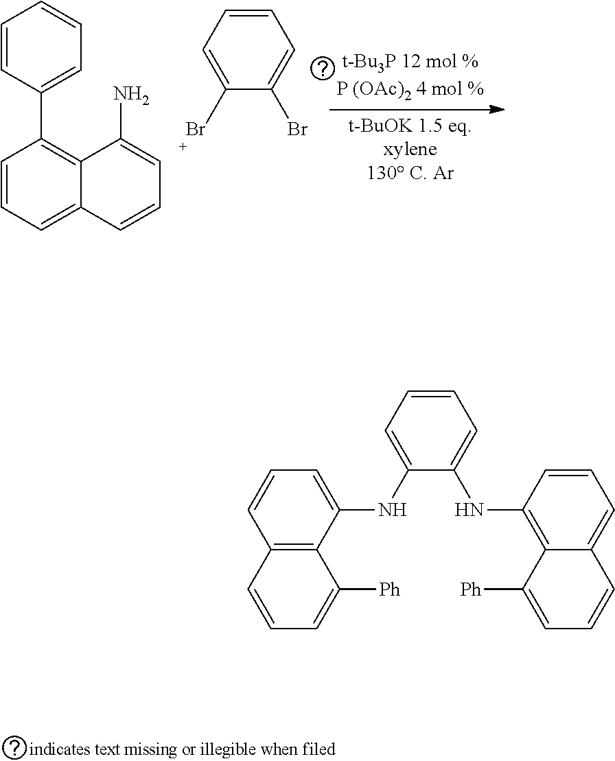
C1=CC=C2C(=C1C1=CC=CC=C1)C(N)=CC=C2.C1=CC=C(Br)C(Br)=C1.C1=CC=C(NC2=CC=CC3=C2C([Ph])=CC=C3)C(NC2=C3C(=CC=C2)C=CC=C3[Ph])=C1
